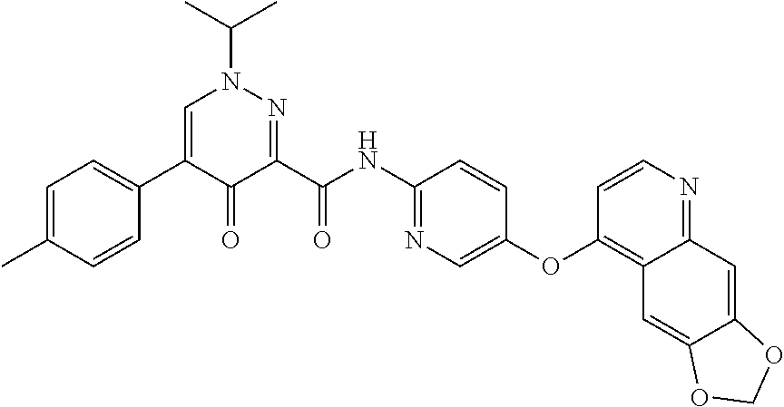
C1=C(C)C=CC(C2=CN(C(C)C)N=C(C(NC3=NC=C(OC4=C5C(=NC=C4)C=C4C(=C5)OCO4)C=C3)=O)C2=O)=C1
